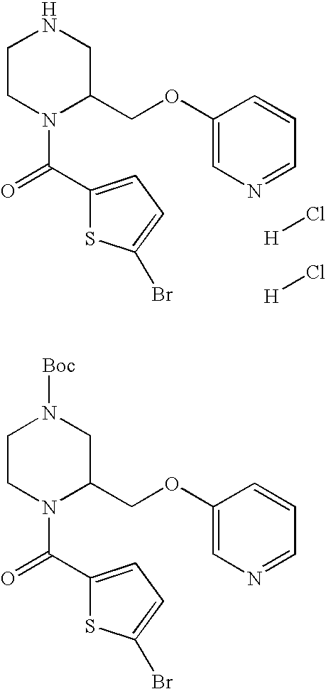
C1CN(C(=O)C2=CC=C(Br)S2)C(COC2=CN=CC=C2)CN1.[H]Cl.[H]Cl.C1CN(C(=O)C2=CC=C(Br)S2)C(COC2=CN=CC=C2)CN1[Boc]
